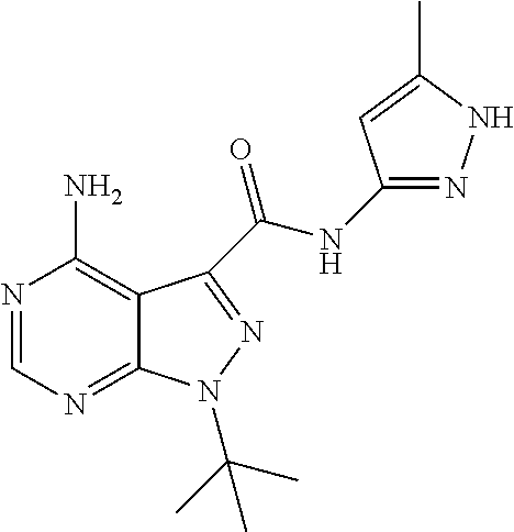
N1=CN=C2C(=C1N)C(C(NC1=NNC(C)=C1)=O)=NN2C(C)(C)C
